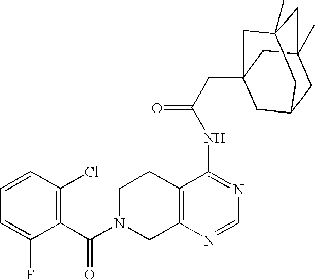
C1N(C(C2=C(Cl)C=CC=C2F)=O)CC2=C(C1)C(NC(=O)CC13CC4CC(C)(CC(C)(C1)C4)C3)=NC=N2
